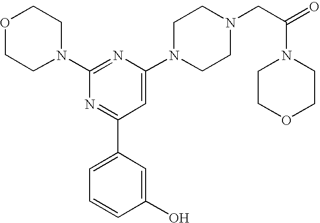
C1(N2CCOCC2)=NC(N2CCN(CC(=O)N3CCOCC3)CC2)=CC(C2=CC=CC(O)=C2)=N1
